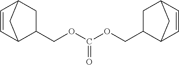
C1=CC2CC(COC(OCC3C4C=CC(C3)C4)=O)C1C2
